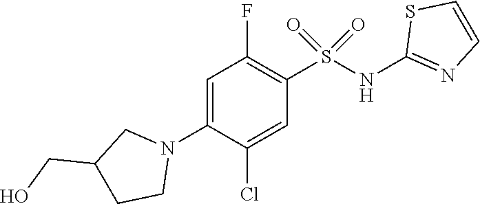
C1=C(N2CC(CO)CC2)C(Cl)=CC(S(NC2=NC=CS2)(=O)=O)=C1F
